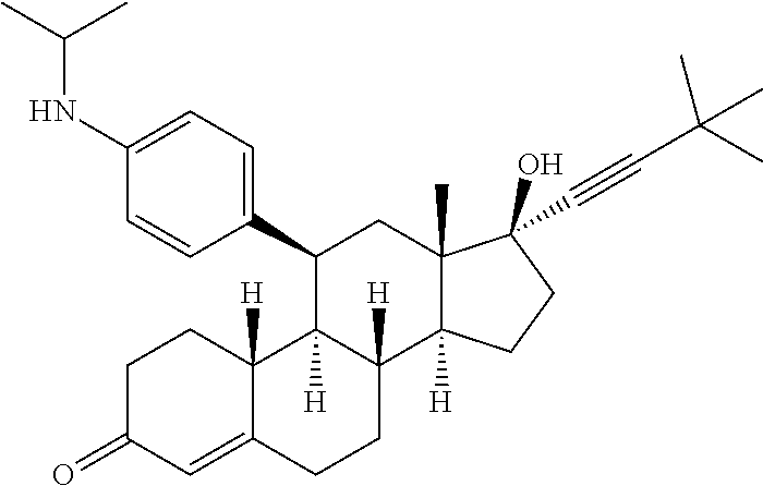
C1=C(NC(C)C)C=CC(C2C3([H])C([H])(C4([H])C(C)(C2)C(O)(C#CC(C)(C)C)CC4)CCC2=CC(=O)CCC32[H])=C1
